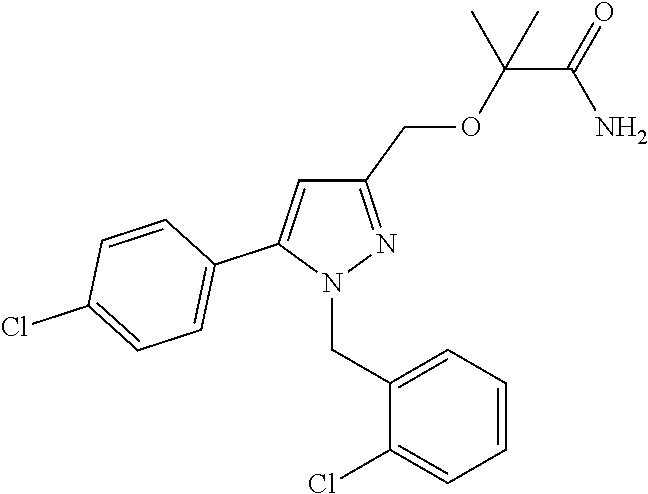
C1(COC(C(=O)N)(C)C)=NN(CC2=CC=CC=C2Cl)C(C2=CC=C(Cl)C=C2)=C1
